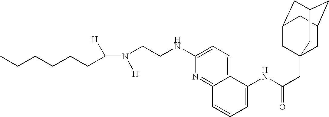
C(N([H])CCNC1=CC=C2C(=N1)C=CC=C2NC(CC12CC3CC(CC(C1)C3)C2)=O)([H])CCCCCC
